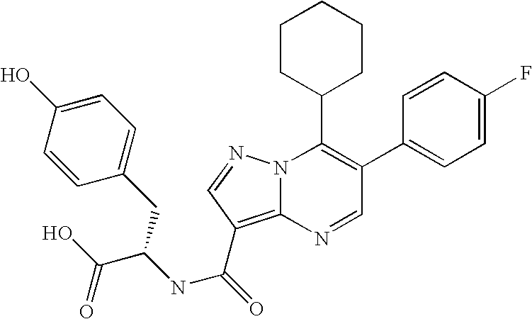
C1(C2=CC=C(F)C=C2)=C(C2CCCCC2)N2C(=C(C(NC(C(O)=O)CC3=CC=C(O)C=C3)=O)C=N2)N=C1
